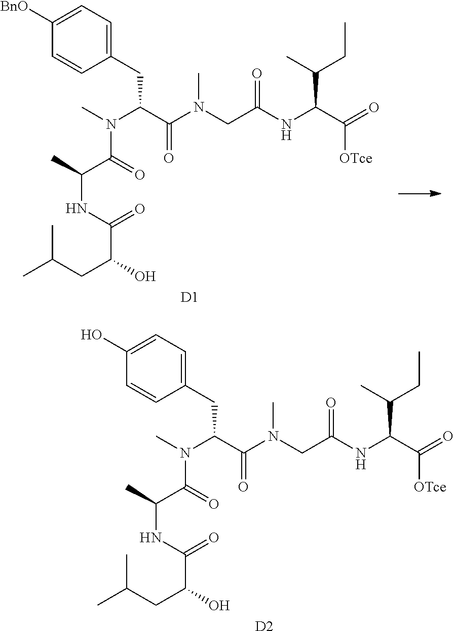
C1(CC(C(N(CC(NC(C(=O)[OTce])C(C)CC)=O)C)=O)N(C)C(=O)C(C)NC(C(O)CC(C)C)=O)=CC=C([BnO])C=C1.[D1].C1(CC(C(N(CC(NC(C(=O)[OTce])C(C)CC)=O)C)=O)N(C)C(=O)C(C)NC(C(O)CC(C)C)=O)=CC=C(O)C=C1.[D2]
